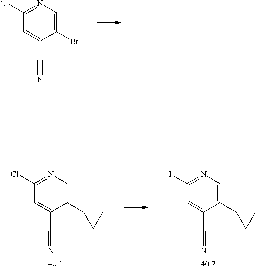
C1(Br)=CN=C(Cl)C=C1C#N.C1(C2CC2)=CN=C(Cl)C=C1C#N.C1(C2CC2)=CN=C(I)C=C1C#N
